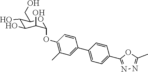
C1(O)C(O)C(O)C(OC2=C(C)C=C(C3=CC=C(C4=NN=C(C)O4)C=C3)C=C2)OC1CO
